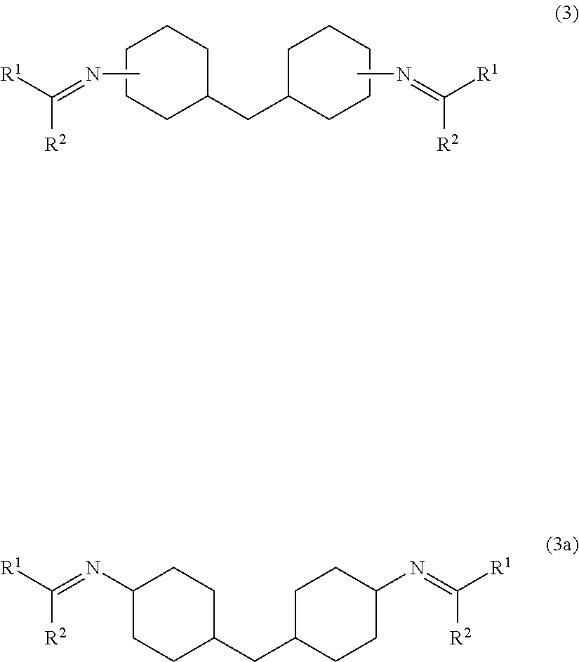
[R2]C([R1])=NC.C1CCC(CC2CCCCC2)CC1.[R2]C([R1])=NC.[R2]C([R1])=NC1CCC(CC2CCC(N=C([R1])[R2])CC2)CC1
